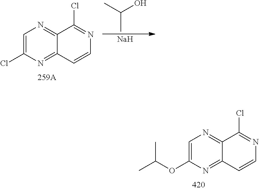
C1=C(Cl)N=C2C(=N1)C(Cl)=NC=C2.[Na].CC(O)C.C1=C(OC(C)C)N=C2C(=N1)C(Cl)=NC=C2
